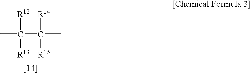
CC(C([R14])(C)[R15])([R12])[R13]
